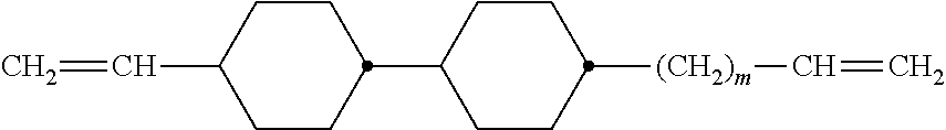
C1(C2CCC(C=C)CC2)CCC([(CH2)m]C=C)CC1
